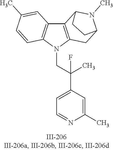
N1(CC(C2=CC=NC(C)=C2)(C)F)C2=C(C3=C1C=CC(C)=C3)C1N(C)C(C2)CC1
